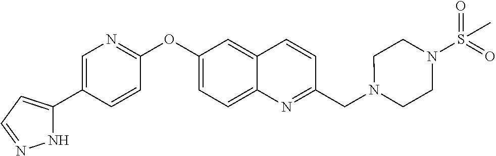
N1C(C2=CN=C(OC3=CC=C4C(=C3)C=CC(CN3CCN(S(=O)(=O)C)CC3)=N4)C=C2)=CC=N1
